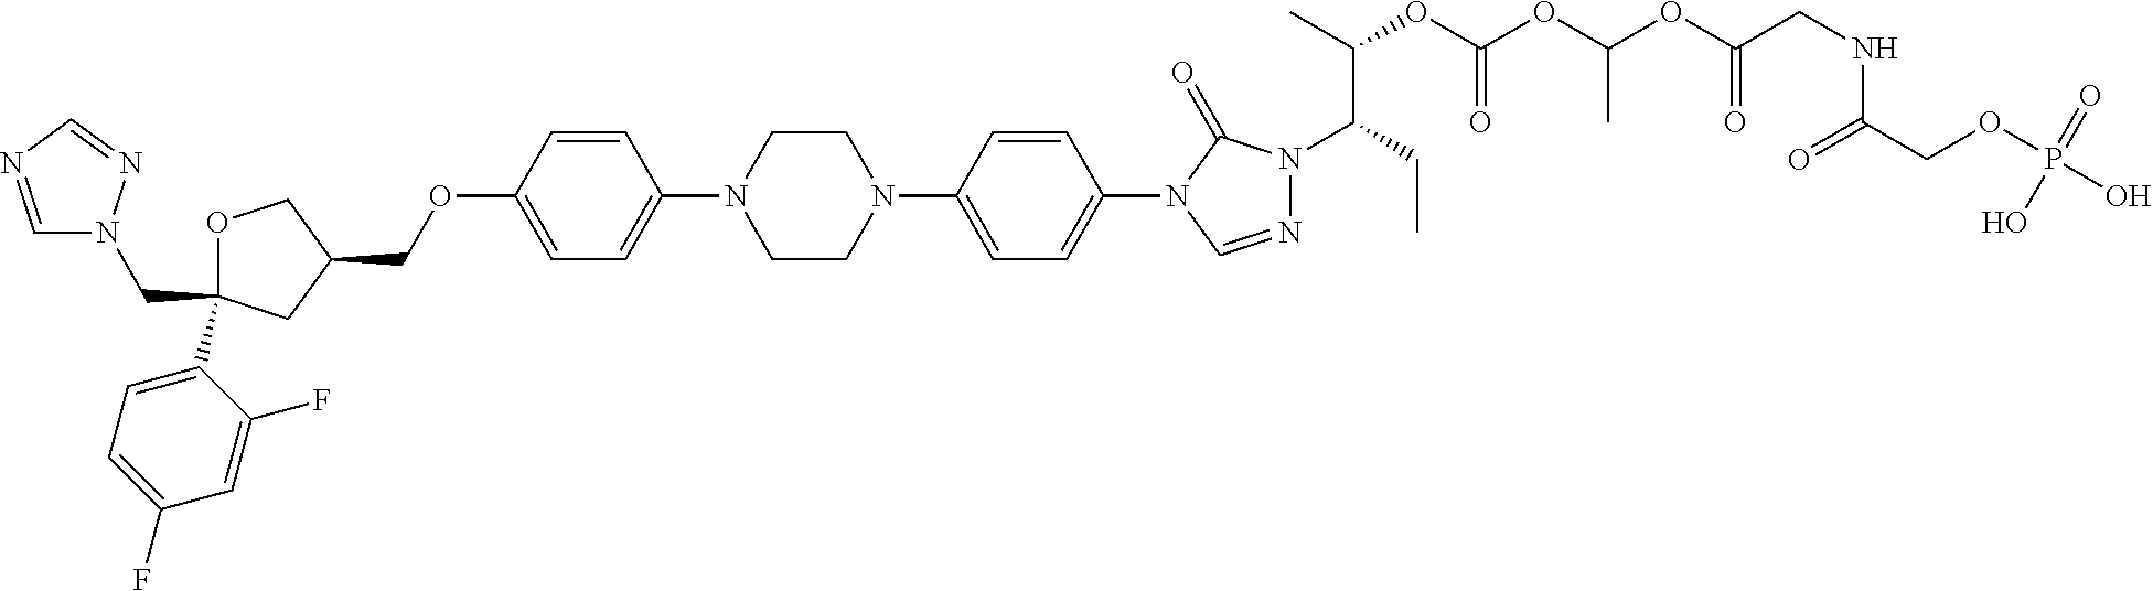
C1OC(C2=CC=C(F)C=C2F)(CN2C=NC=N2)CC1COC1=CC=C(N2CCN(C3=CC=C(N4C=NN(C(CC)C(C)OC(OC(OC(CNC(COP(O)(=O)O)=O)=O)C)=O)C4=O)C=C3)CC2)C=C1
